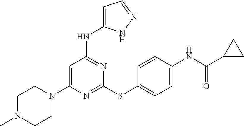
N1=C(SC2=CC=C(NC(C3CC3)=O)C=C2)N=C(NC2=CC=NN2)C=C1N1CCN(C)CC1
